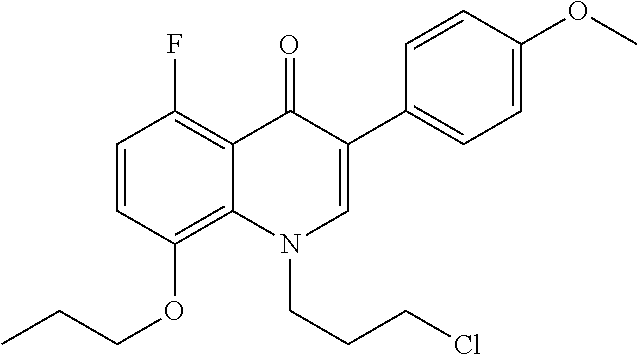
C1=CC(OCCC)=C2C(=C1F)C(=O)C(C1=CC=C(OC)C=C1)=CN2CCCCl
